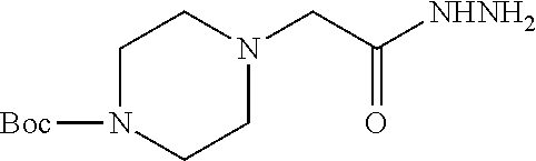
C1N([Boc])CCN(CC([NHNH2])=O)C1
